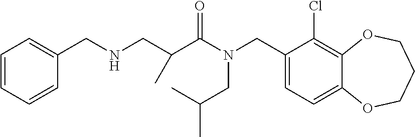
C1(CN(C(=O)C(CNCC2=CC=CC=C2)C)CC(C)C)=CC=C2C(=C1Cl)OCCCO2
